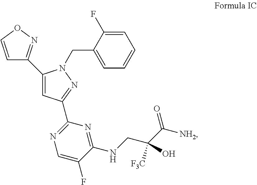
C1(C2=NOC=C2)=CC(C2=NC=C(F)C(NCC(C([NH2])=O)(O)[F3C])=N2)=NN1CC1=CC=CC=C1F
